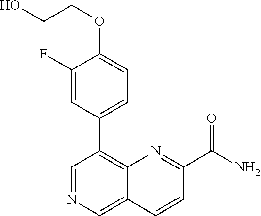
C1(OCCO)=CC=C(C2=C3C(=CN=C2)C=CC(C(N)=O)=N3)C=C1F
